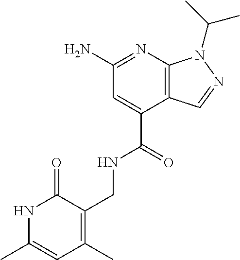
NC1=NC2=C(C(C(=O)NCC3=C(C)C=C(C)NC3=O)=C1)C=NN2C(C)C
